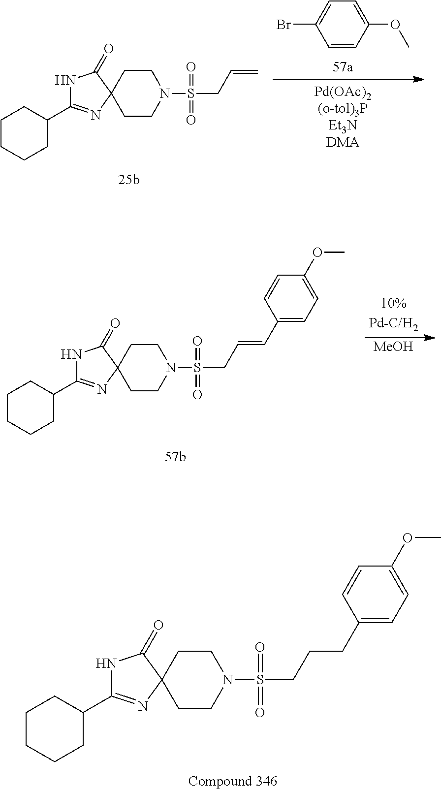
N1C(C2CCCCC2)=NC2(C1=O)CCN(S(CC=C)(=O)=O)CC2.C1=CC(OC)=CC=C1Br.N1C(C2CCCCC2)=NC2(C1=O)CCN(S(CC=CC1=CC=C(OC)C=C1)(=O)=O)CC2.[MeOH].N1C(C2CCCCC2)=NC2(C1=O)CCN(S(CCCC1=CC=C(OC)C=C1)(=O)=O)CC2
